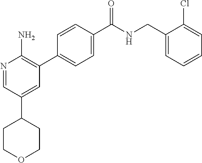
N1=CC(C2CCOCC2)=CC(C2=CC=C(C([NH]CC3=CC=CC=C3Cl)=O)C=C2)=C1N
